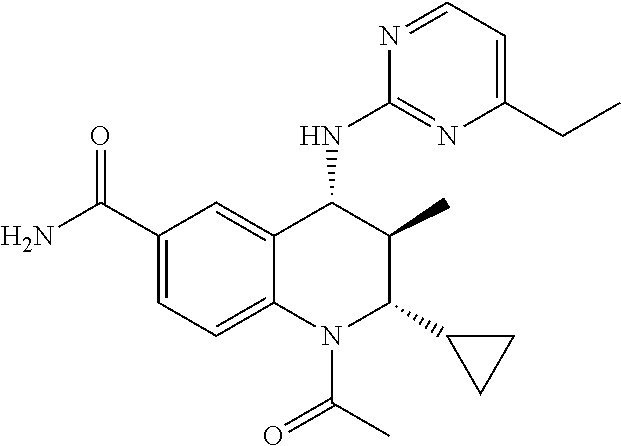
C1(C(N)=O)=CC=C2C(=C1)C(NC1=NC(CC)=CC=N1)C(C)C(C1CC1)N2C(C)=O
